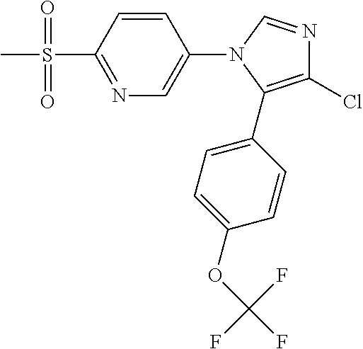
N1=C(S(C)(=O)=O)C=CC(N2C(C3=CC=C(OC(F)(F)F)C=C3)=C(Cl)N=C2)=C1
